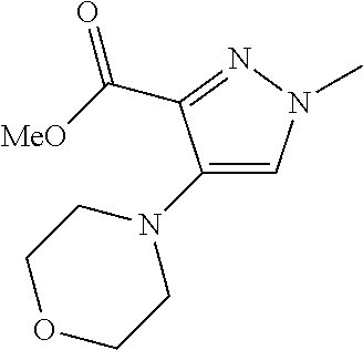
C(C1=NN(C)C=C1N1CCOCC1)(=O)[MeO]
